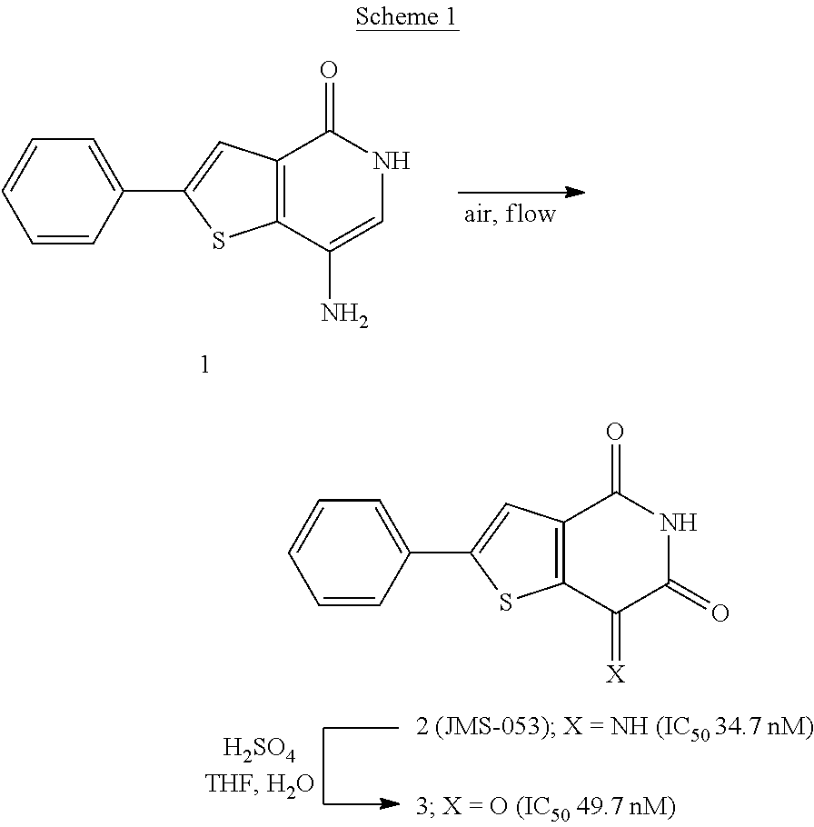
C1=CC(C2=CC3=C(S2)C(=[X])C(=O)NC3=O)=CC=C1.C1=CC(C2=CC3=C(S2)C(N)=CNC3=O)=CC=C1
